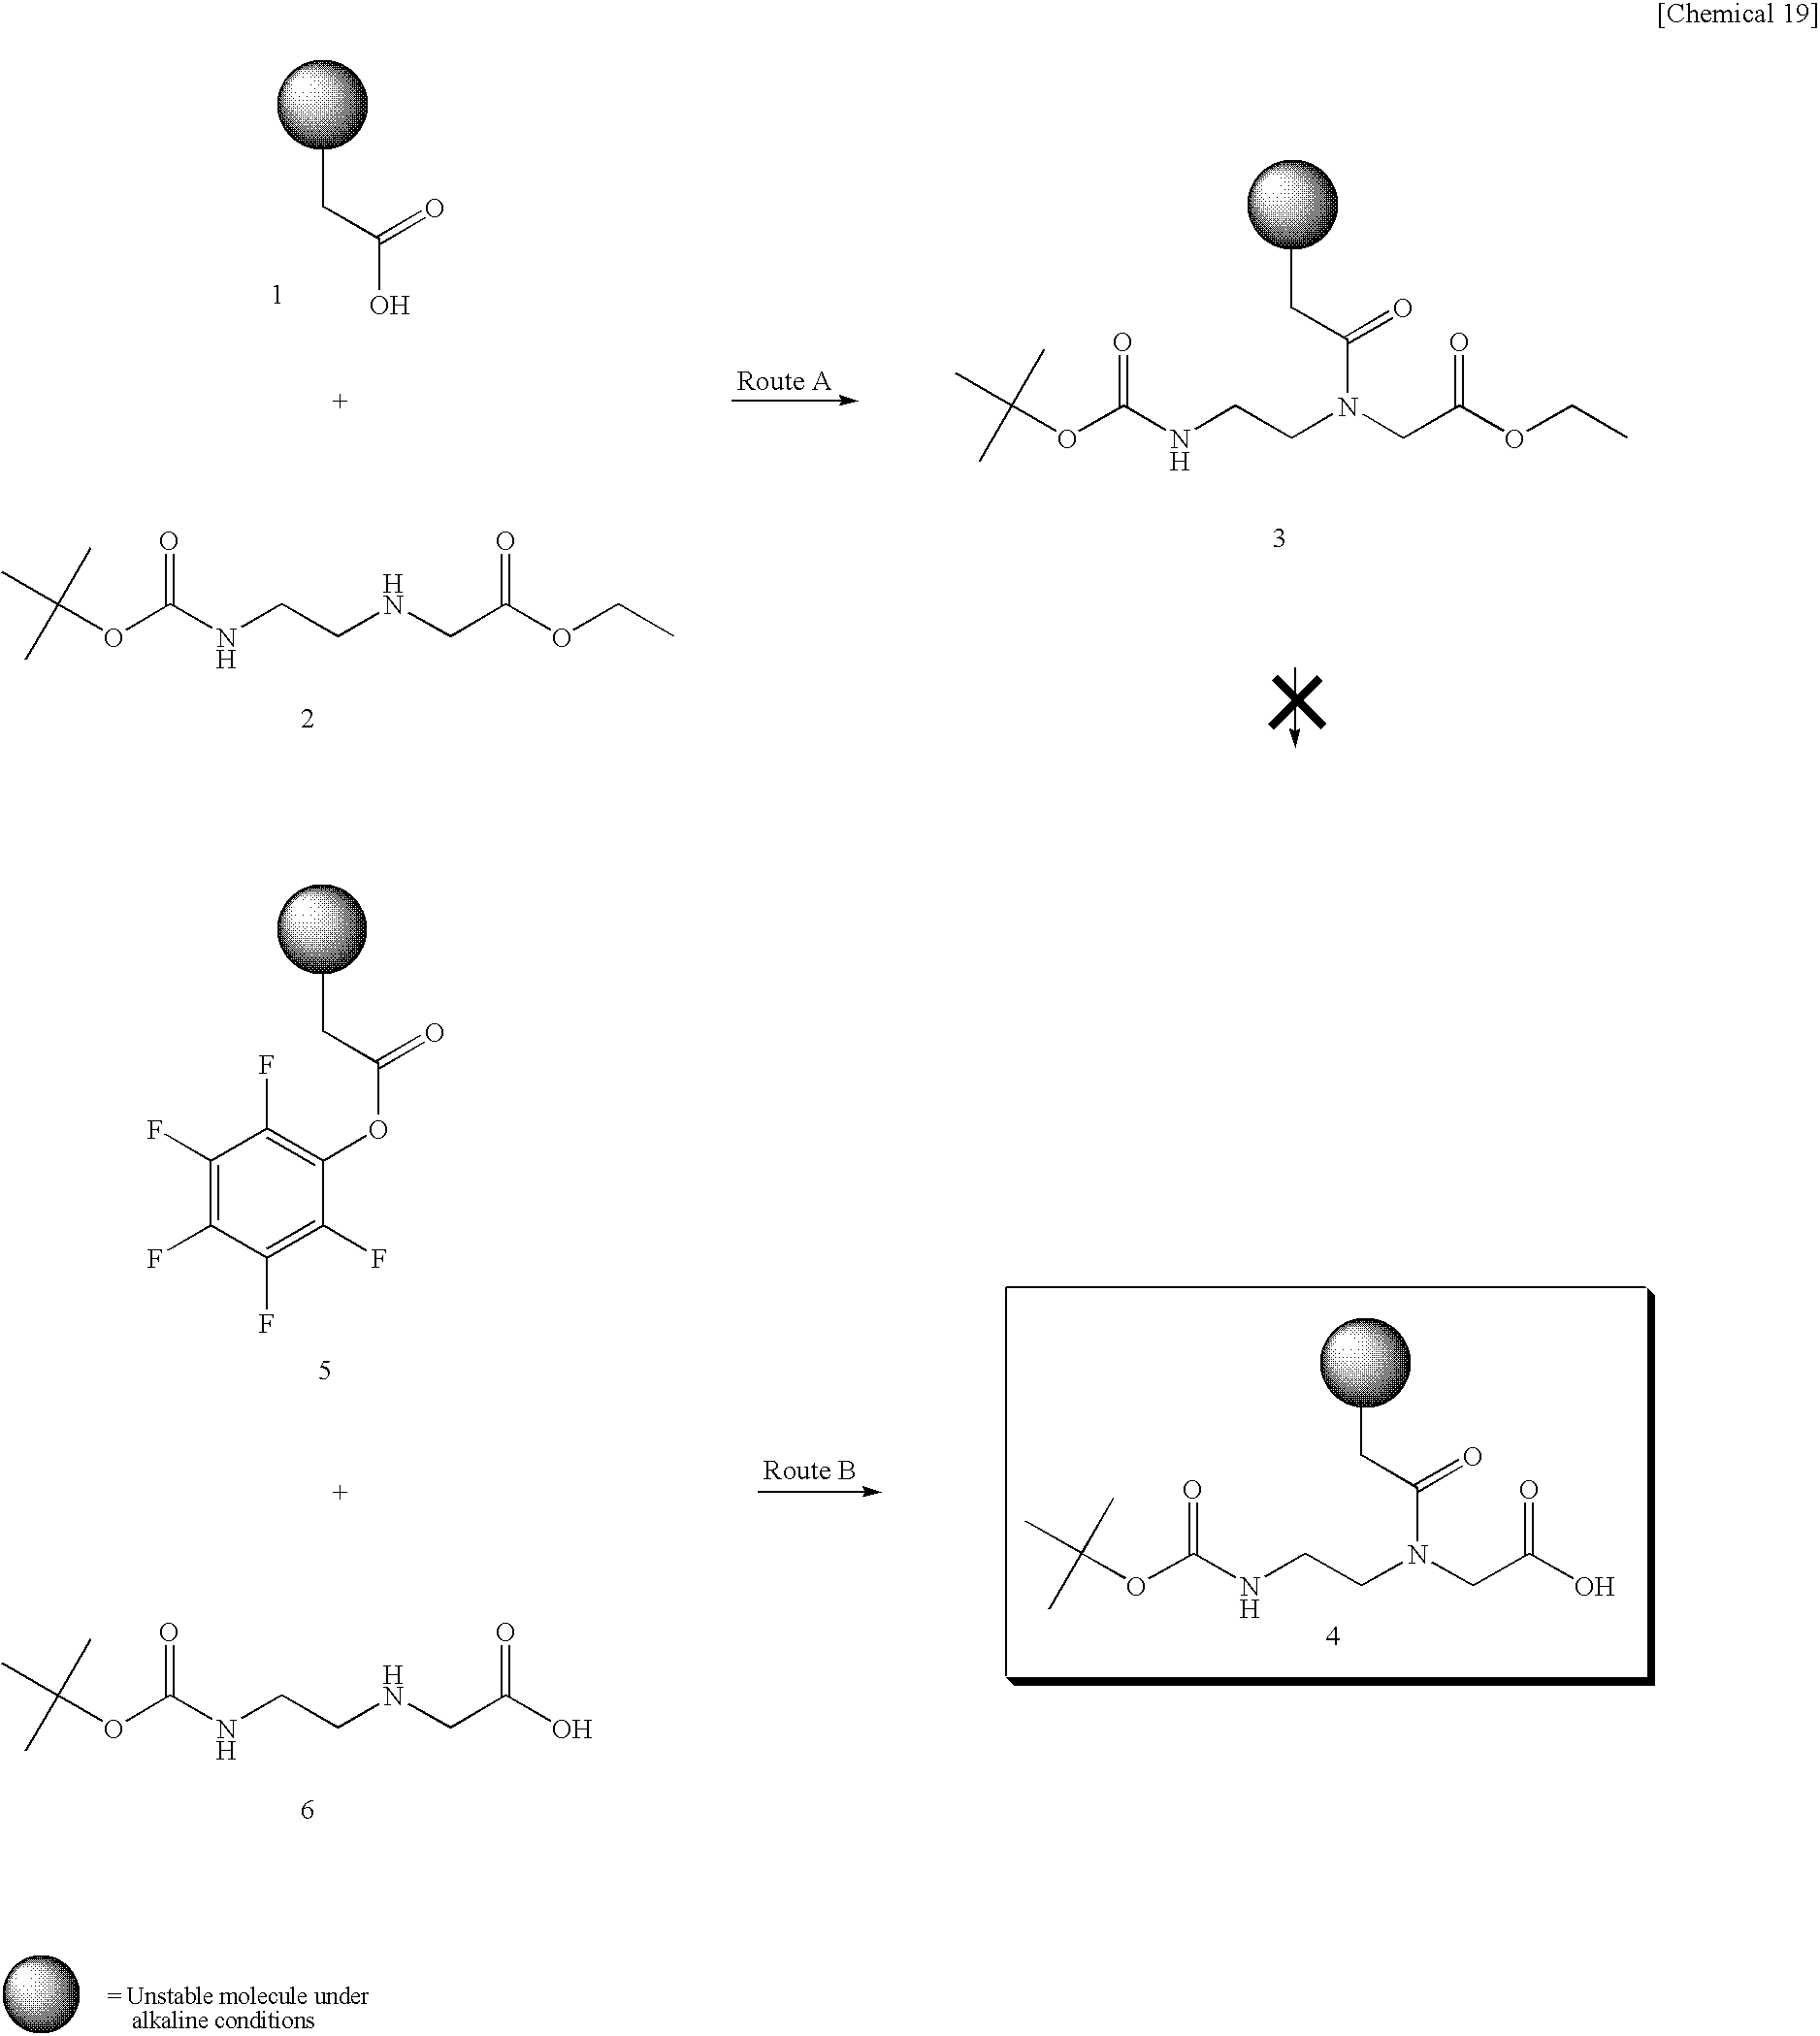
C(OC(NCCN(CC(O)=O)C(CC)=O)=O)(C)(C)C.C(OC(NCCNCC(O)=O)=O)(C)(C)C.CCC(OC1=C(F)C(F)=C(F)C(F)=C1F)=O.C(OC(NCCNCC(OCC)=O)=O)(C)(C)C.CCC(O)=O.C(OC(NCCN(CC(OCC)=O)C(CC)=O)=O)(C)(C)C
